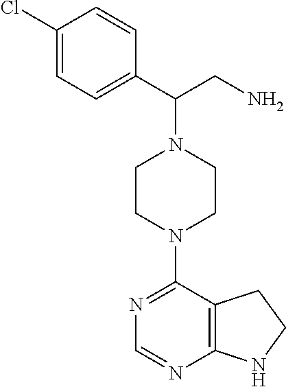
C1(N2CCN(C(C3=CC=C(Cl)C=C3)CN)CC2)=NC=NC2=C1CCN2
